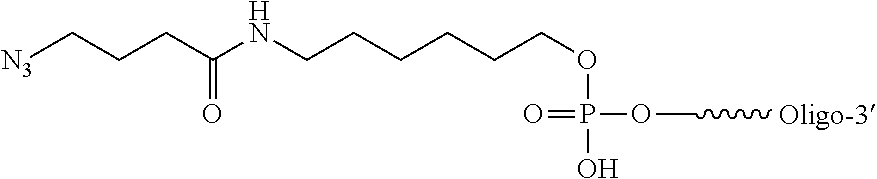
[N3]CCCC(NCCCCCCOP(O)(=O)OC[Oligo-3])=O
